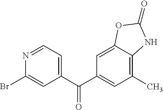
C1(C(C2=CC(C)=C3C(=C2)OC(=O)N3)=O)=CC=NC(Br)=C1
